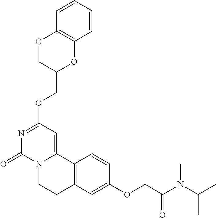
N1=C(OCC2OC3=C(OC2)C=CC=C3)C=C2N(C1=O)CCC1=C2C=CC(OCC(=O)N(C(C)C)C)=C1
